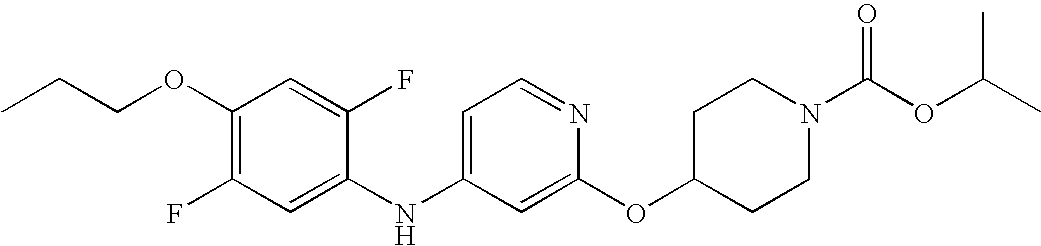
C1(OCCC)=C(F)C=C(NC2=CC=NC(OC3CCN(C(OC(C)C)=O)CC3)=C2)C(F)=C1
